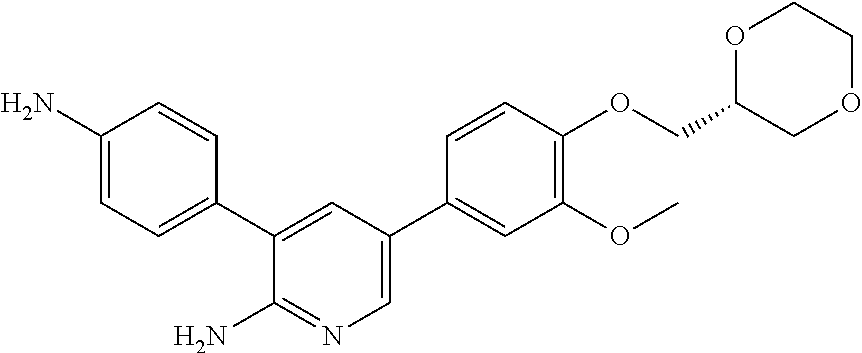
C1(N)=CC=C(C2=CC(C3=CC(OC)=C(OCC4COCCO4)C=C3)=CN=C2N)C=C1
